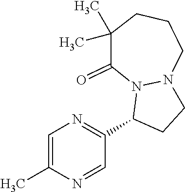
C1=C(C)N=CC(C2CCN3N2C(=O)C(C)(C)CCC3)=N1
